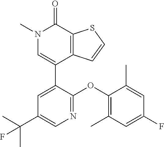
S1C=CC2=C1C(=O)N(C)C=C2C1=CC(C(C)(C)F)=CN=C1OC1=C(C)C=C(F)C=C1C
